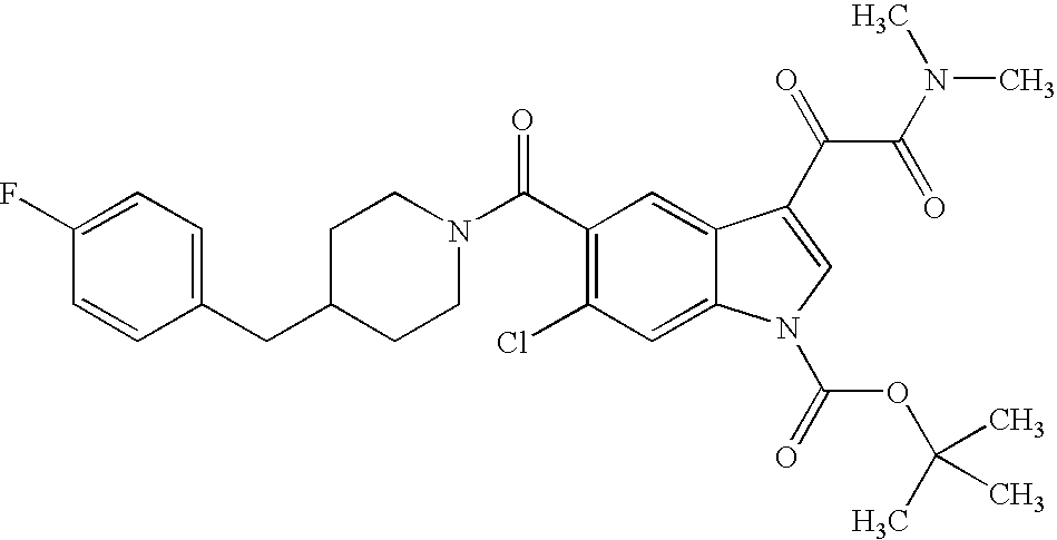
C1(F)=CC=C(CC2CCN(C(C3=C(Cl)C=C4C(=C3)C(C(C(N(C)C)=O)=O)=CN4C(=O)OC(C)(C)C)=O)CC2)C=C1
